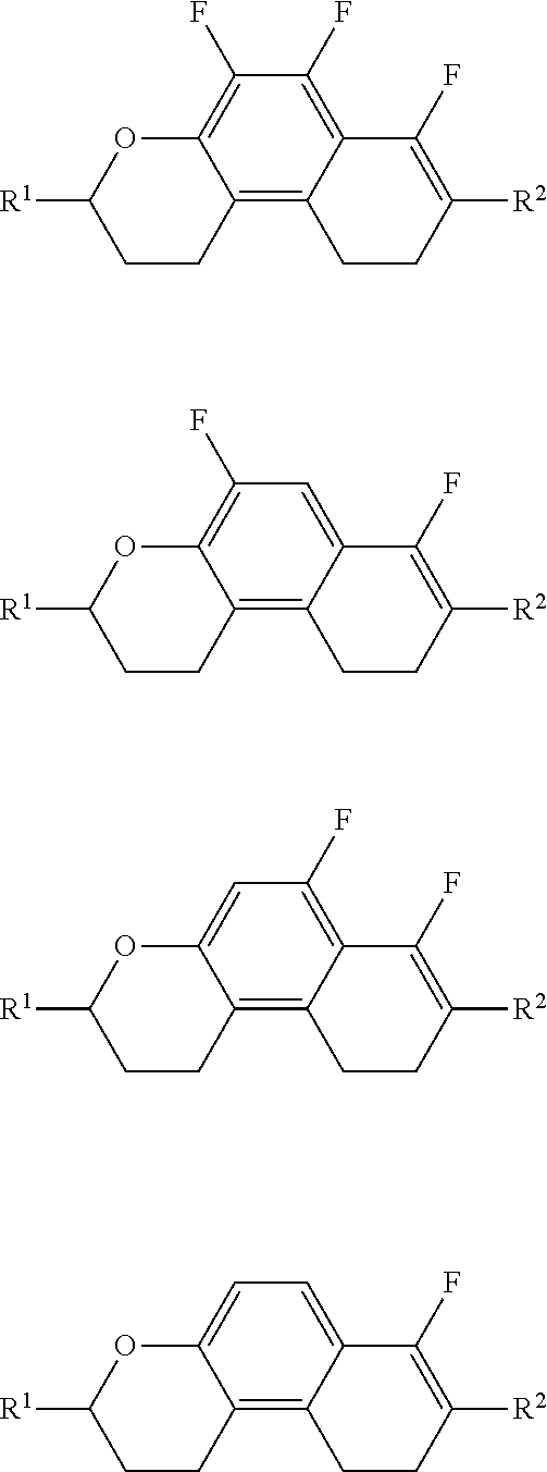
C12=C3C(=C(F)C(F)=C1OC([R1])CC2)C(F)=C([R2])CC3.C12=C3C(=CC(F)=C1OC([R1])CC2)C(F)=C([R2])CC3.C12=C3C(=C(F)C=C1OC([R1])CC2)C(F)=C([R2])CC3.C12=C3C(=CC=C1OC([R1])CC2)C(F)=C([R2])CC3
